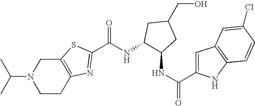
N1(C(C)C)CCC2=C(C1)SC(C(NC1C(NC(=O)C3=CC4=C(N3)C=CC(Cl)=C4)CC(CO)C1)=O)=N2
